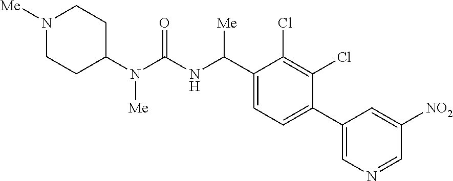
C1(N(C(NC(C2=CC=C(C3=CN=CC([NO2])=C3)C(Cl)=C2Cl)[Me])=O)[Me])CCN([Me])CC1
